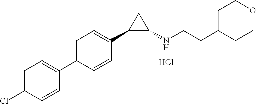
Cl.C1=C(C2=CC=C(Cl)C=C2)C=CC(C2C(NCCC3CCOCC3)C2)=C1
